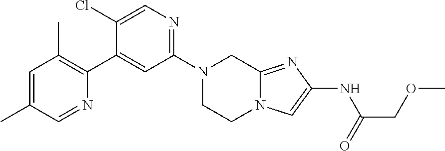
N1(C2=NC=C(Cl)C(C3=C(C)C=C(C)C=N3)=C2)CCN2C(=NC(NC(=O)COC)=C2)C1
